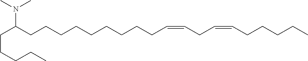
C(C(CCCCCCCCCC=CCC=CCCCCC)N(C)C)CCCC
